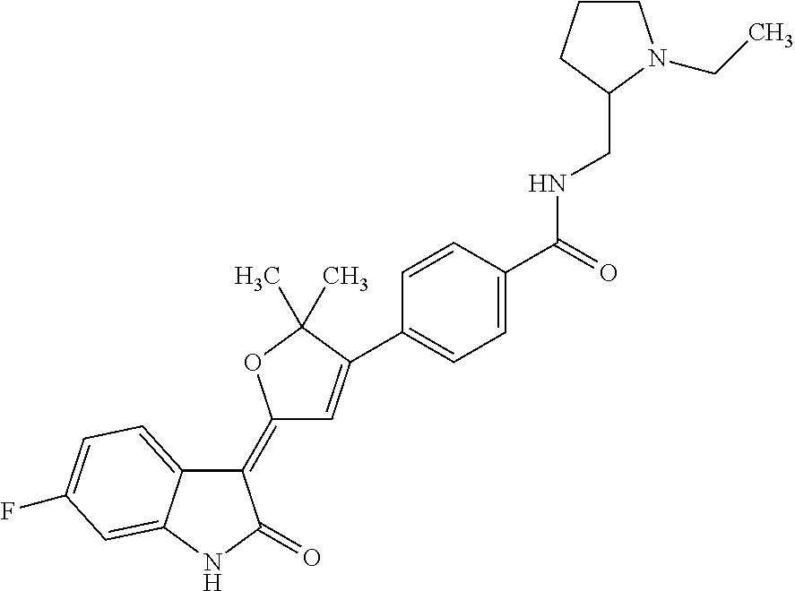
C1(=C2C=C(C3=CC=C(C(=O)NCC4CCCN4CC)C=C3)C(C)(C)O2)C2=CC=C(F)C=C2NC1=O
